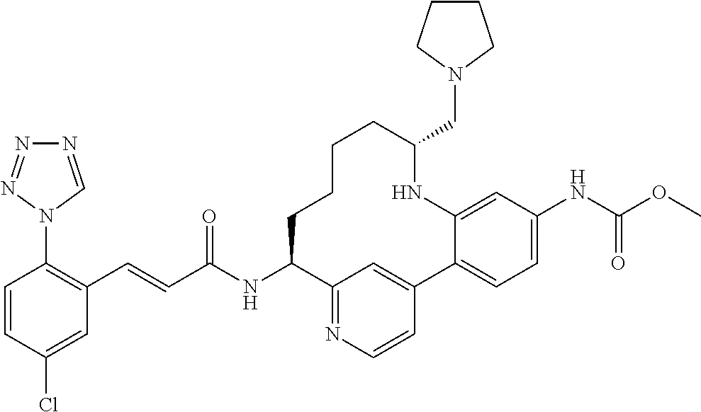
C(C(NC1C2=NC=CC(=C2)C2=CC=C(NC(OC)=O)C=C2NC(CN2CCCC2)CCCC1)=O)=CC1=C(N2C=NN=N2)C=CC(Cl)=C1
